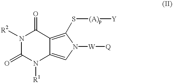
N1([R2])C(=O)N([R1])C2=CN([W][Q])C(S[(A)p][Y])=C2C1=O
